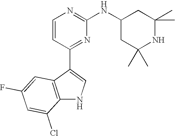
C1=CC(C2=CNC3=C2C=C(F)C=C3Cl)=NC(NC2CC(C)(C)NC(C)(C)C2)=N1
